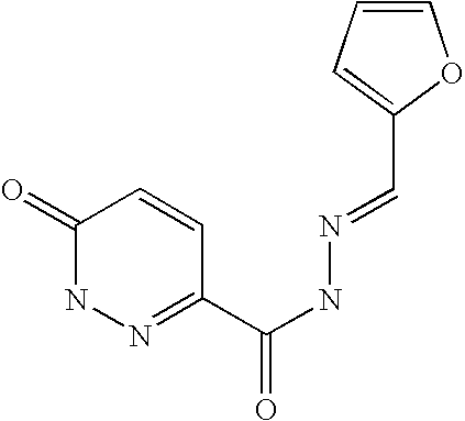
C1(=O)NN=C(C(NN=CC2=CC=CO2)=O)C=C1
